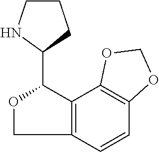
C12=C(C3=C(C=C1)OCO3)C(C1CCCN1)OC2
